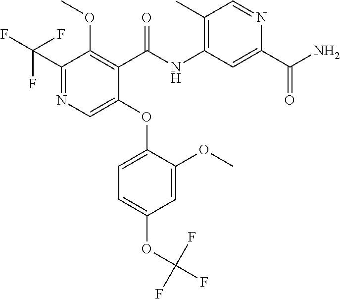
C1(C(F)(F)F)=NC=C(OC2=CC=C(OC(F)(F)F)C=C2OC)C(C(NC2=C(C)C=NC(C(N)=O)=C2)=O)=C1OC
